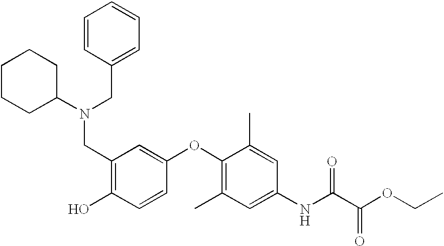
C1=CC(CN(C2CCCCC2)CC2=C(O)C=CC(OC3=C(C)C=C(NC(C(OCC)=O)=O)C=C3C)=C2)=CC=C1
